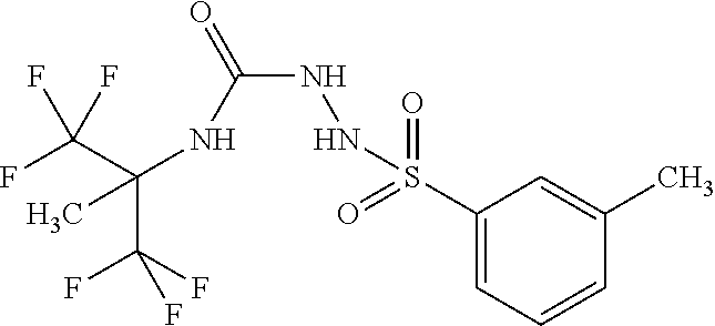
C(C(F)(F)F)(NC(NNS(C1=CC=CC(C)=C1)(=O)=O)=O)(C)C(F)(F)F
